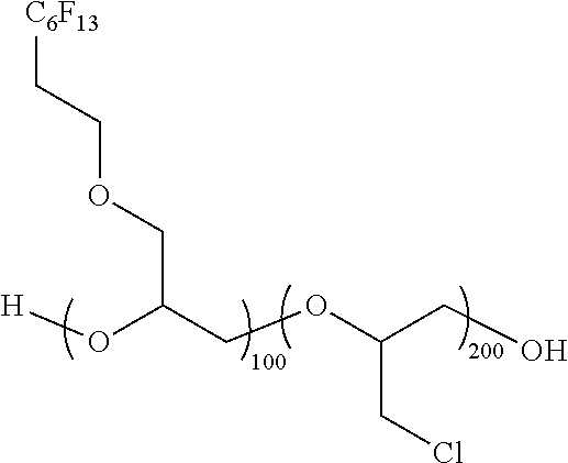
C(C(COC(CO)CCl)O[H])OCC[C6F13]
